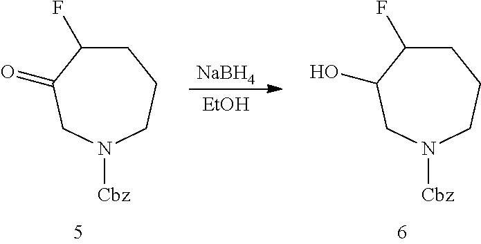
C1C(F)C(O)CN([Cbz])CC1.[NaBH4].[EtOH].C1C(F)C(=O)CN([Cbz])CC1
